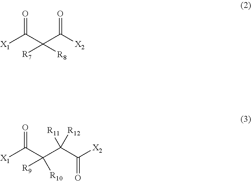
[X1]C(C(C([X2])=O)([R7])[R8])=O.[X1]C(C(C(C([X2])=O)([R11])[R12])([R9])[R10])=O
